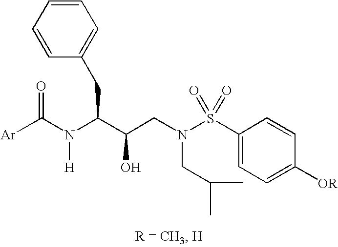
[Ar]C(N([H])C(C(CN(S(C1=CC=C([OR])C=C1)(=O)=O)CC(C)C)O)CC1=CC=CC=C1)=O
